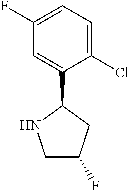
C1=C(C2NCC(F)C2)C(Cl)=CC=C1F
